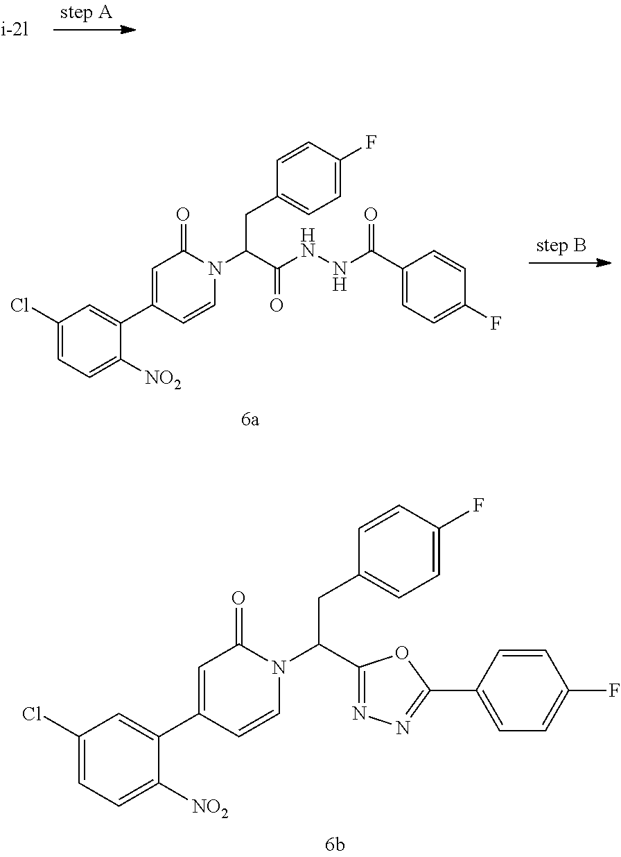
C1(Cl)=CC=C([NO2])C(C2=CC(=O)N(C(CC3=CC=C(F)C=C3)C(NNC(C3=CC=C(F)C=C3)=O)=O)C=C2)=C1.C1(Cl)=CC=C([NO2])C(C2=CC(=O)N(C(CC3=CC=C(F)C=C3)C3=NN=C(C4=CC=C(F)C=C4)O3)C=C2)=C1
